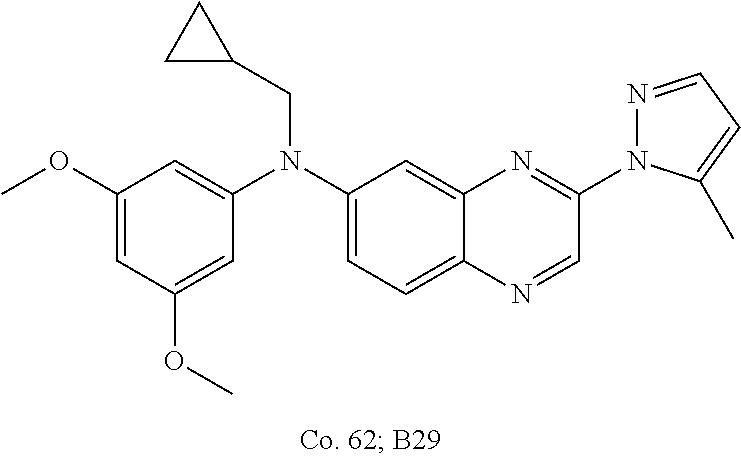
C1(OC)=CC(OC)=CC(N(C2=CC=C3C(=C2)N=C(N2N=CC=C2C)C=N3)CC2CC2)=C1
